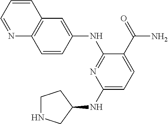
C1=CC(NC2=NC(NC3CCNC3)=CC=C2C(=O)N)=CC2=C1N=CC=C2
